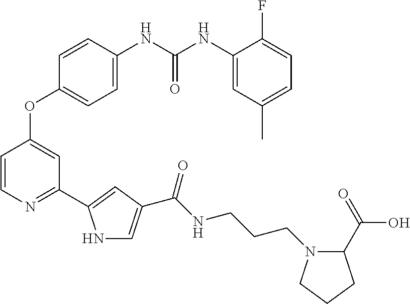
C1=C(NC(NC2=CC(C)=CC=C2F)=O)C=CC(OC2=CC(C3=CC(C(NCCCN4C(C(=O)O)CCC4)=O)=CN3)=NC=C2)=C1
